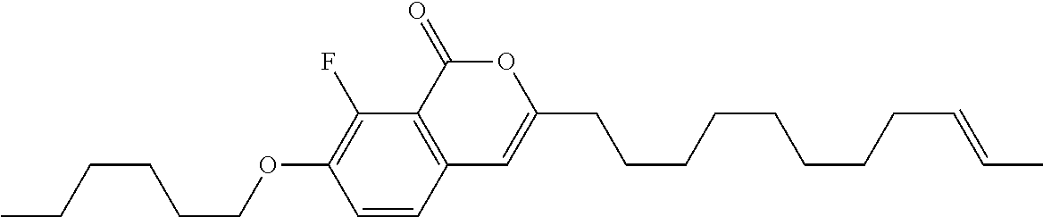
C1=CC2=C(C(F)=C1OCCCCCC)C(=O)OC(CCCCCCCCC=CC)=C2
